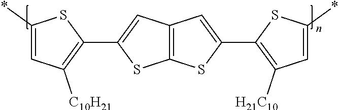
C12=C(SC(C3=C([H21C10])C=C(*)S3)=C1)SC(C1=C([C10H21])C=C(*)S1)=C2
